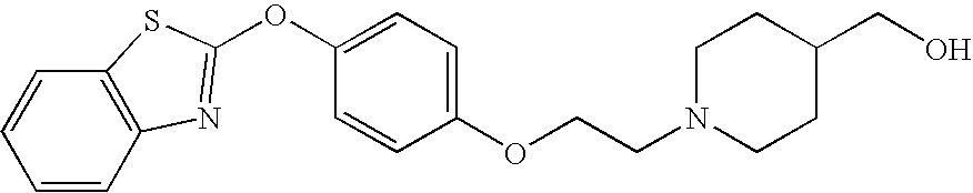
C1=CC=CC2=C1SC(OC1=CC=C(OCCN3CCC(CO)CC3)C=C1)=N2
